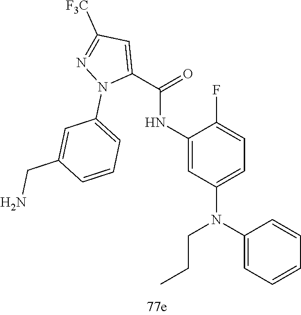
C1(N(C2=CC=C(F)C(NC(=O)C3=CC([F3C])=NN3C3=CC=CC(CN)=C3)=C2)CCC)=CC=CC=C1
